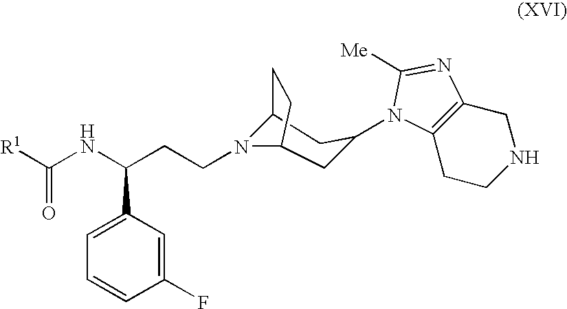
N(C(CCN1C2CC(N3C4=C(CNCC4)N=C3[Me])CC1CC2)C1=CC=CC(F)=C1)C([R1])=O
